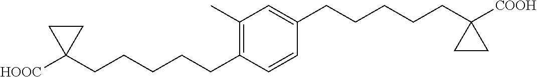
C1(C)=C(CCCCCC2([HOOC])CC2)C=CC(CCCCCC2([COOH])CC2)=C1
